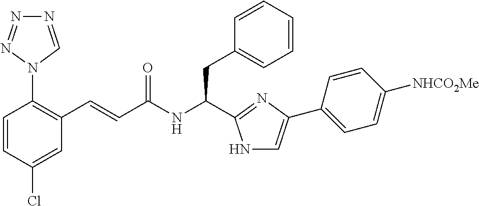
C1(Cl)=CC(C=CC(NC(CC2=CC=CC=C2)C2=NC(C3=CC=C([NHCO2Me])C=C3)=CN2)=O)=C(N2C=NN=N2)C=C1
